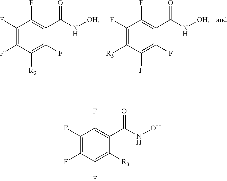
C1(F)=C(F)C([R3])=C(F)C(C(N[OH])=O)=C1F.C1(F)=C([R3])C(F)=C(F)C(C(N[OH])=O)=C1F.C1(F)=C(F)C(F)=C([R3])C(C(N[OH])=O)=C1F
